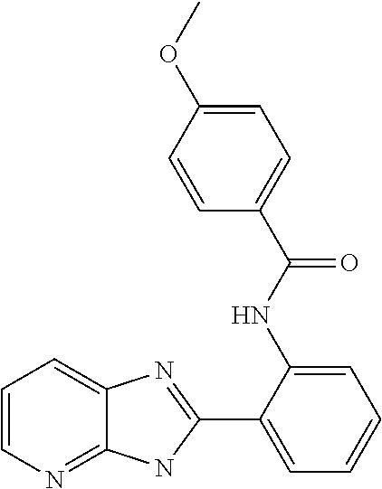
C1(NC(C2=CC=C(OC)C=C2)=O)=CC=CC=C1C1=NC2=CC=CN=C2N1
